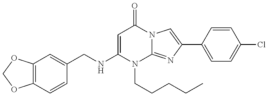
N(C1=CC(=O)N2C(=NC(C3=CC=C(Cl)C=C3)=C2)N1CCCCC)CC1=CC2=C(C=C1)OCO2
